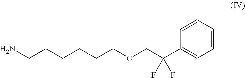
C1=CC=CC(C(COCCCCCCN)(F)F)=C1
